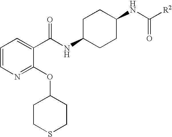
C1=CN=C(OC2CCSCC2)C(C(NC2CCC(NC([R2])=O)CC2)=O)=C1
